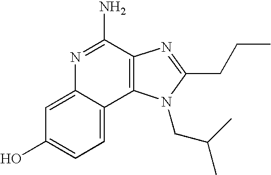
C1=C2C(=CC=C1O)C1=C(C(N)=N2)N=C(CCC)N1CC(C)C
